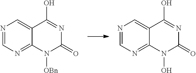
N1=CN=C2C(=C1)C(O)=NC(=O)N2O.N1=CN=C2C(=C1)C(O)=NC(=O)N2[OBn]
